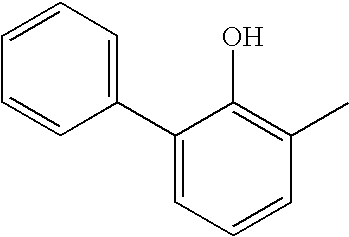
C1(C2=CC=CC=C2)=CC=CC(C)=C1O
